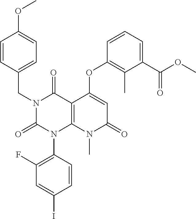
C1(F)=C(N2C3=C(C(=O)N(CC4=CC=C(OC)C=C4)C2=O)C(OC2=C(C)C(C(OC)=O)=CC=C2)=CC(=O)N3C)C=CC(I)=C1
